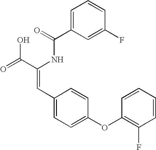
C(=O)(NC(C(=O)O)=CC1=CC=C(OC2=C(F)C=CC=C2)C=C1)C1=CC=CC(F)=C1
